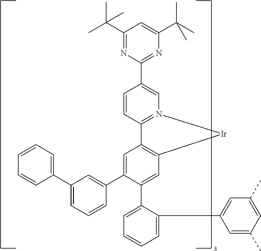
C1(C2=CC3=C(C=C2C2=CC=CC=C2C2=CC(C)=CC(C)=C2)[Ir]N2=C3C=CC(C3=NC(C(C)(C)C)=CC(C(C)(C)C)=N3)=C2)=CC(C2=CC=CC=C2)=CC=C1
